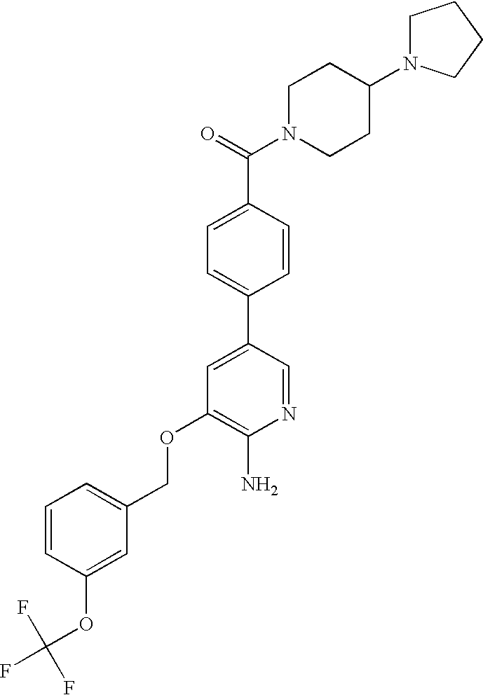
C(OC1=C(N)N=CC(C2=CC=C(C(=O)N3CCC(N4CCCC4)CC3)C=C2)=C1)C1=CC=CC(OC(F)(F)F)=C1
